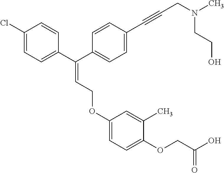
C1=C(OCC=C(C2=CC=C(Cl)C=C2)C2=CC=C(C#CCN(CCO)C)C=C2)C=C(C)C(OCC(O)=O)=C1
